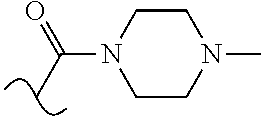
C1CN(C)CCN1C(C)=O
